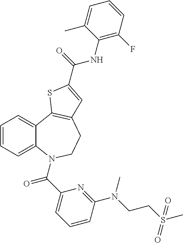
C1=CC=C2C(=C1)C1=C(CCN2C(C2=CC=CC(N(CCS(C)(=O)=O)C)=N2)=O)C=C(C(NC2=C(F)C=CC=C2C)=O)S1
